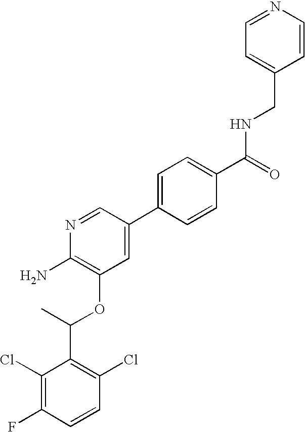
C1(Cl)=C(F)C=CC(Cl)=C1C(C)OC1=C(N)N=CC(C2=CC=C(C(=O)NCC3=CC=NC=C3)C=C2)=C1
